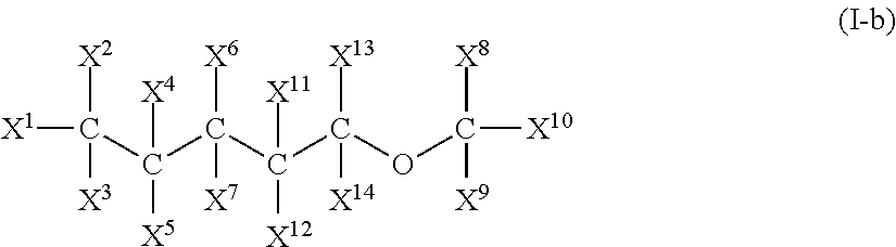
C(C(OC([X8])([X9])[X10])([X13])[X14])([X12])([X11])C([X6])([X7])C(C([X1])([X2])[X3])([X5])[X4]
